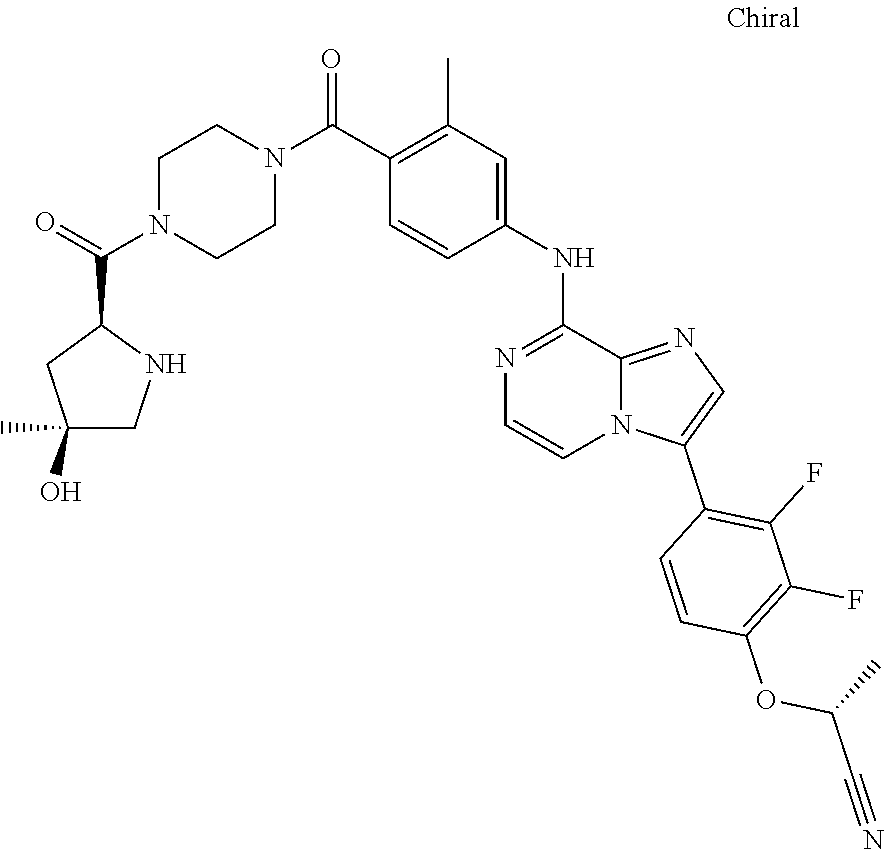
O(C(C)C#N)C1=C(F)C(F)=C(C2=CN=C3N2C=CN=C3NC2=CC(C)=C(C(N3CCN(C(C4CC(C)(O)CN4)=O)CC3)=O)C=C2)C=C1
